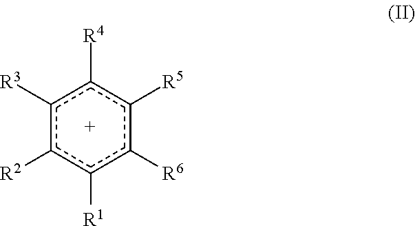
c1([R3])c([R2])c([R1])c([R6])c([R5])c1[R4]
